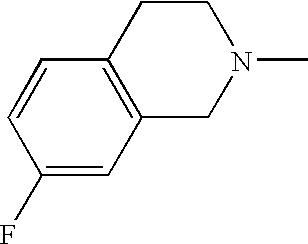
C1(F)=CC2=C(C=C1)CCN(C)C2
